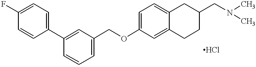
O(C1=CC=C2C(=C1)CCC(CN(C)C)C2)CC1=CC=CC(C2=CC=C(F)C=C2)=C1
